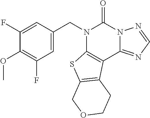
N1(CC2=CC(F)=C(OC)C(F)=C2)C2=C(C3=NC=NN3C1=O)C1=C(S2)COCC1
